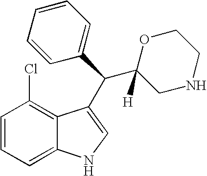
C1=CC=C2C(=C1Cl)C(C(C1=CC=CC=C1)C1([H])CNCCO1)=CN2
